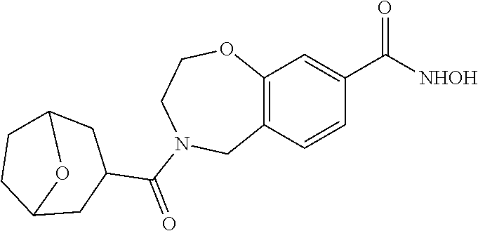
C12=C(C=CC(C([NHOH])=O)=C1)CN(C(=O)C1CC3CCC(C1)O3)CCO2
